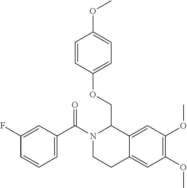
C1(F)=CC(C(N2CCC3=CC(OC)=C(OC)C=C3C2COC2=CC=C(OC)C=C2)=O)=CC=C1
